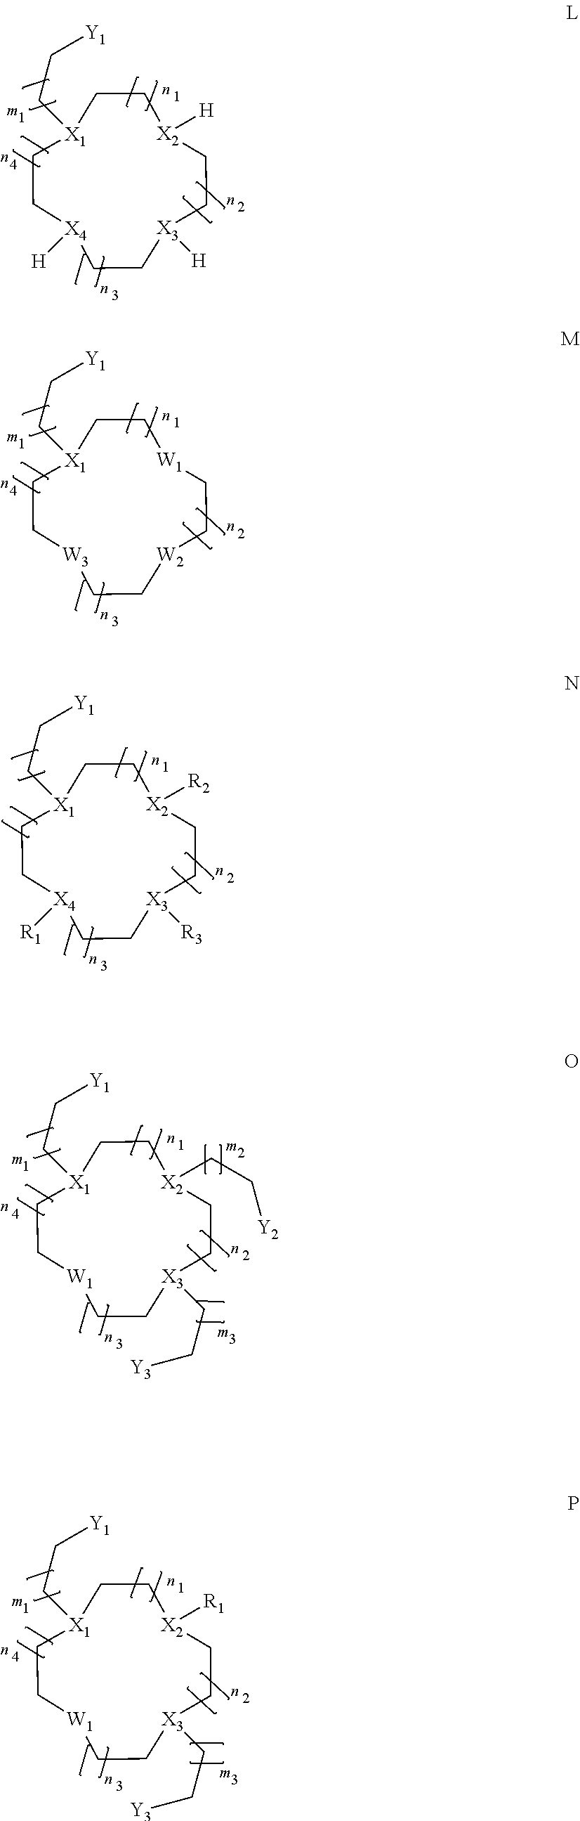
[X4]1([H])CC[X1](CC[Y1])CC[X2]([H])CC[X3]([H])CC1.[W3]1CC[X1](CC[Y1])CC[W1]CC[W2]CC1.[X4]1([R1])CC[X1](CC[Y1])CC[X2]([R2])CC[X3]([R3])CC1.[W1]1CC[X1](CC[Y1])CC[X2](CC[Y2])CC[X3](CC[Y3])CC1.[W1]1CC[X1](CC[Y1])CC[X2]([R1])CC[X3](CC[Y3])CC1
